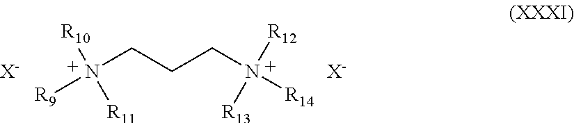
N(CCCN([R14])([R12])[R13])([R9])([R11])[R10].[X-].[X-]
